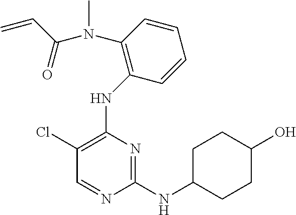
N(C1=C(Cl)C=NC(NC2CCC(O)CC2)=N1)C1=C(N(C(=O)C=C)C)C=CC=C1
